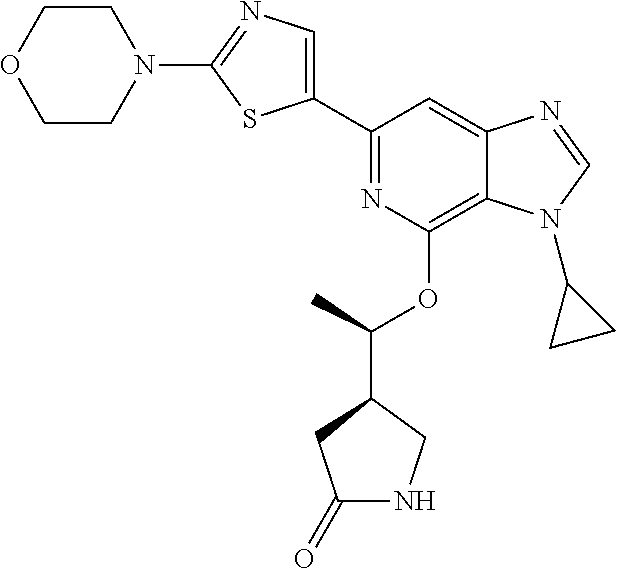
C1(C2=NC(OC(C3CC(=O)NC3)C)=C3C(=C2)N=CN3C2CC2)=CN=C(N2CCOCC2)S1
